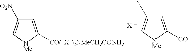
C1=C([CO(-X-)2NMeCH2CONH2])[NMe]C=C1[O2N].C1=C([CO])[NMe]C=C1N
